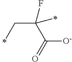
C(C(C(=O)[O-])(F)C)C
